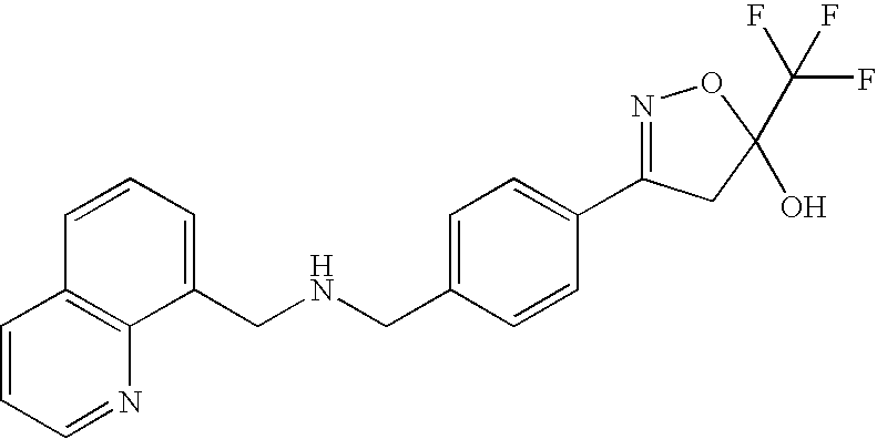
C1(CNCC2=CC=CC3=C2N=CC=C3)=CC=C(C2=NOC(C(F)(F)F)(O)C2)C=C1
